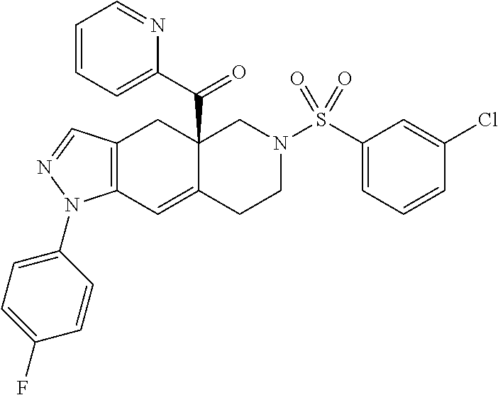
C12=C(C=C3C(C(=O)C4=CC=CC=N4)(C1)CN(S(C1=CC=CC(Cl)=C1)(=O)=O)CC3)N(C1=CC=C(F)C=C1)N=C2
